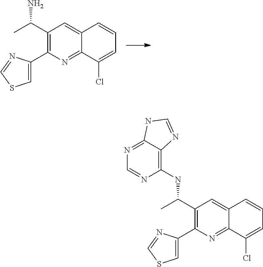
C1=C(C2=C(C(C)N)C=C3C(=N2)C(Cl)=CC=C3)N=CS1.C1=C(C2=C(C(C)NC3=C4C(=NC=N3)NC=N4)C=C3C(=N2)C(Cl)=CC=C3)N=CS1
